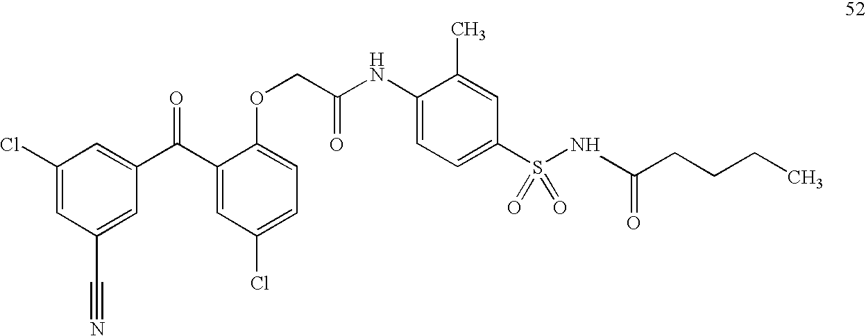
C1(Cl)=CC(C#N)=CC(C(C2=CC(Cl)=CC=C2OCC(NC2=CC=C(S(NC(=O)CCCC)(=O)=O)C=C2C)=O)=O)=C1
